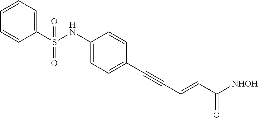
C1(S(NC2=CC=C(C#CC=CC(=O)[NHOH])C=C2)(=O)=O)=CC=CC=C1
